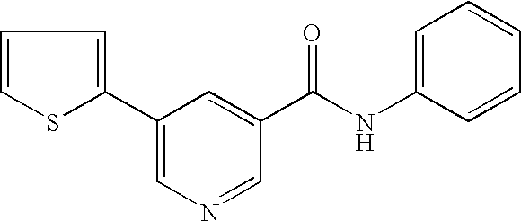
C1=CSC(C2=CN=CC(C(NC3=CC=CC=C3)=O)=C2)=C1
